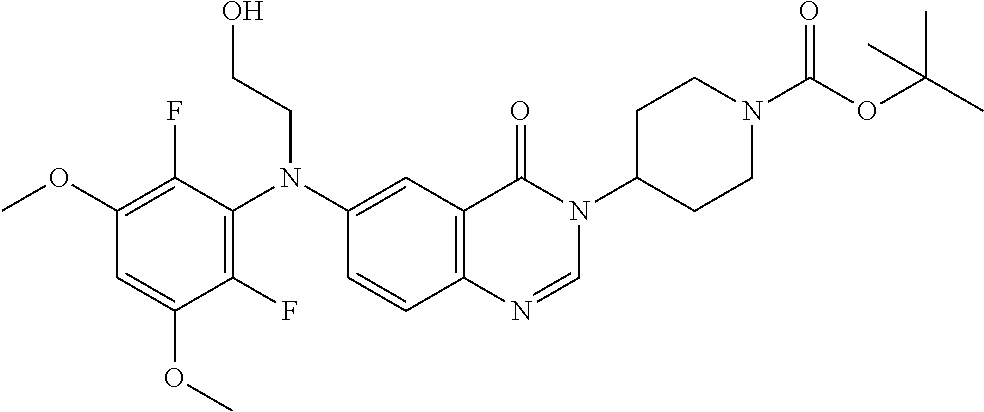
C1(OC)=C(F)C(N(C2=CC3=C(C=C2)N=CN(C2CCN(C(OC(C)(C)C)=O)CC2)C3=O)CCO)=C(F)C(OC)=C1
